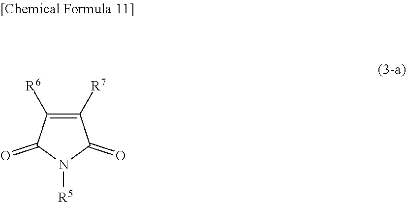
C1([R7])=C([R6])C(=O)N([R5])C1=O
